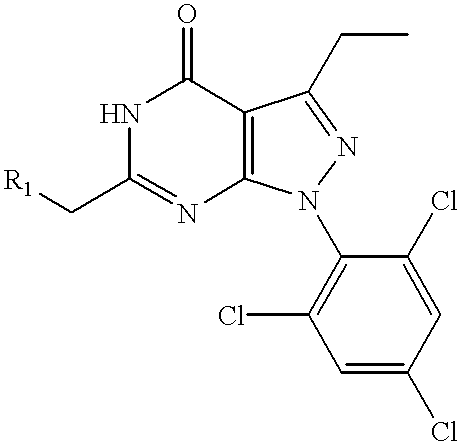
N1C(C[R1])=NC2=C(C1=O)C(CC)=NN2C1=C(Cl)C=C(Cl)C=C1Cl
